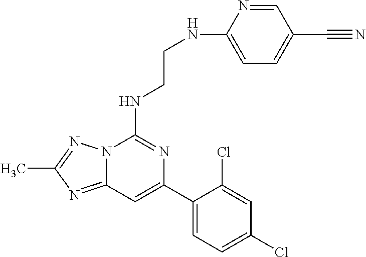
C12=NC(C)=NN1C(NCCNC1=CC=C(C#N)C=N1)=NC(C1=CC=C(Cl)C=C1Cl)=C2
